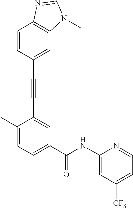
C1=CC2=C(C=C1C#CC1=CC(C(NC3=CC([CF3])=CC=N3)=O)=CC=C1C)N(C)C=N2
